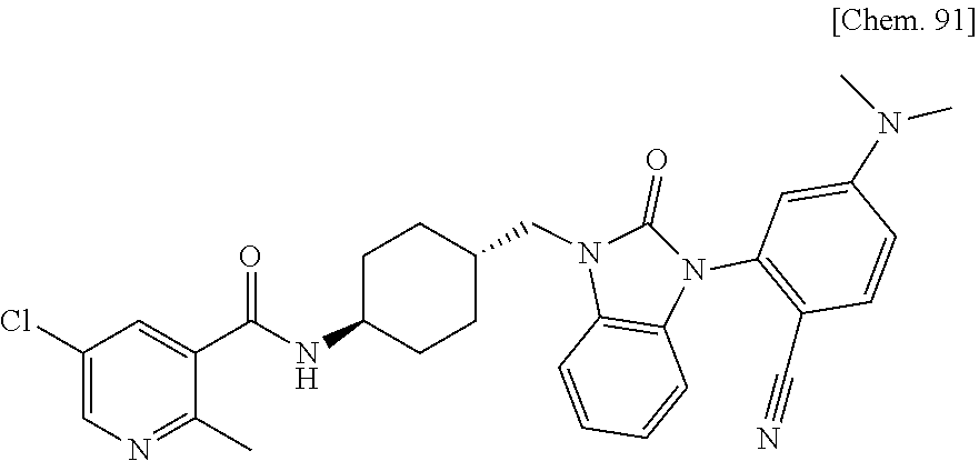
C1(C)=NC=C(Cl)C=C1C(=O)NC1CCC(CN2C(=O)N(C3=C(C#N)C=CC(N(C)C)=C3)C3=C2C=CC=C3)CC1
